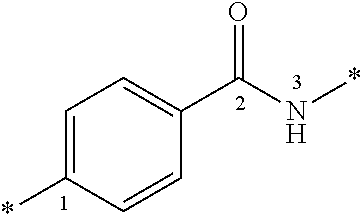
C1(C(N*)=O)=CC=C(*)C=C1
